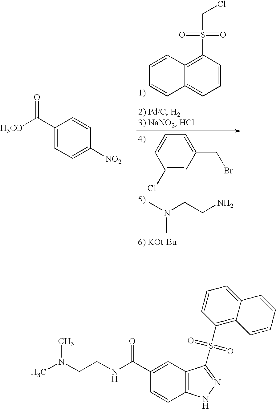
C1(C([H3CO])=O)=CC=C([NO2])C=C1.C1=CC2=C(S(=O)(=O)CCl)C=CC=C2C=C1.C1=CC=C(CBr)C=C1Cl.CN(CCN)C.C1(S(=O)(=O)C2=NNC3=C2C=C(C(NCCN(C)C)=O)C=C3)=C2C(=CC=C1)C=CC=C2
